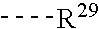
C[R29]
